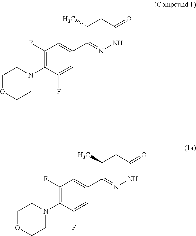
C1(F)=C(N2CCOCC2)C(F)=CC(C2=NNC(=O)CC2C)=C1.C1(F)=C(N2CCOCC2)C(F)=CC(C2=NNC(=O)CC2C)=C1
